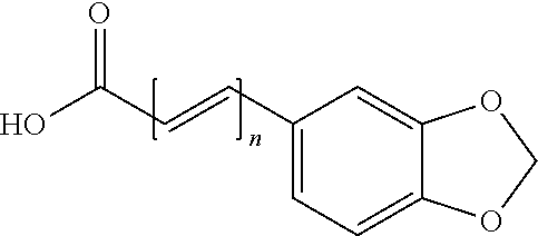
C1(C=CC(O)=O)=CC=C2C(=C1)OCO2
